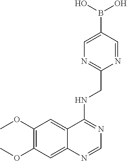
C1(OC)=C(OC)C=C2C(=C1)C(NCC1=NC=C(B(O)O)C=N1)=NC=N2
